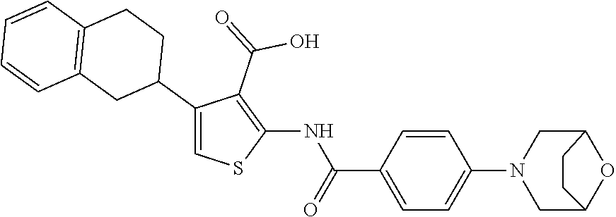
C1=CC(C(=O)NC2=C(C(=O)O)C(C3CCC4=C(C3)C=CC=C4)=CS2)=CC=C1N1CC2OC(C1)CC2
